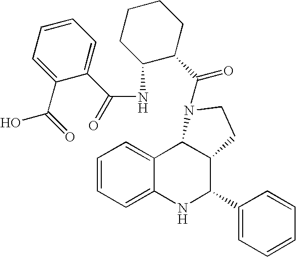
C1=CC=C2C(=C1)C1C(C(C3=CC=CC=C3)N2)CCN1C(=O)C1CCCCC1NC(=O)C1=CC=CC=C1C(=O)O
